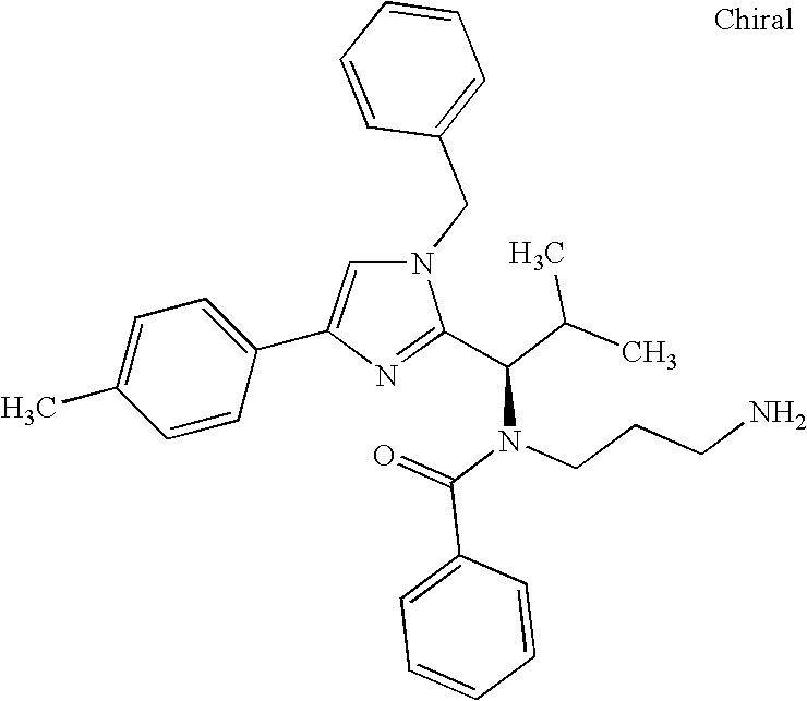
N1(CC2=CC=CC=C2)C=C(C2=CC=C(C)C=C2)N=C1C(C(C)C)N(C(=O)C1=CC=CC=C1)CCCN
